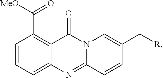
C1=CC=C2C(=C1C([MeO])=O)C(=O)N1C(=N2)C=CC(C[R])=C1
